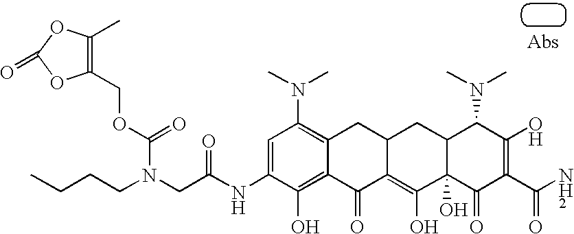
N(CC(=O)NC1=CC(N(C)C)=C2C(=C1O)C(=O)C1=C(O)C3(O)C(CC1C2)C(N(C)C)C(O)=C(C(N)=O)C3=O)(CCCC)C(OCC1=C(C)OC(=O)O1)=O
